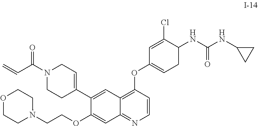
C1(C2=CCN(C(C=C)=O)CC2)=CC2=C(OC3=CCC(NC(NC4CC4)=O)C(Cl)=C3)C=CN=C2C=C1OCCN1CCOCC1
